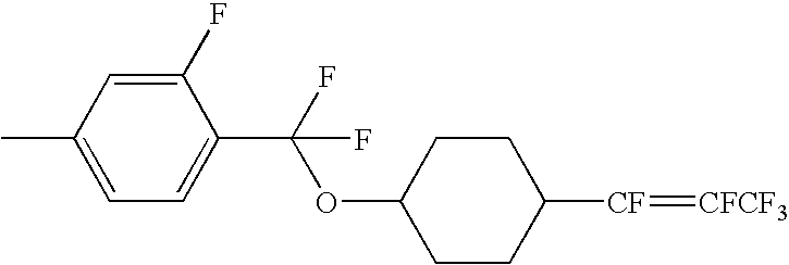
C1(OC(C2=CC=C(C)C=C2F)(F)F)CCC([CF]=[CFCF3])CC1
